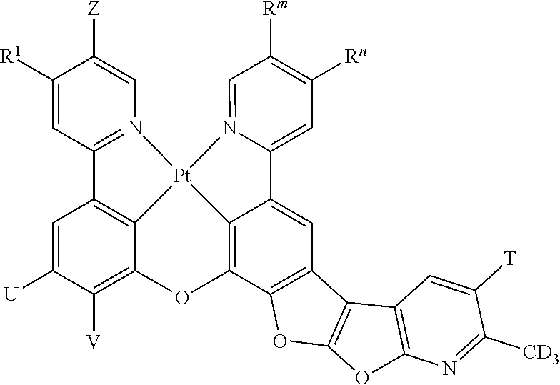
C1([R1])=CC2=N(C=C1[Z])[Pt]13C4=C2C=C([U])C([V])=C4OC2=C1C(=CC1=C2OC2=C1C1=C(O2)N=C([CD3])C([T])=C1)C1=CC([Rn])=C([Rm])C=N13
